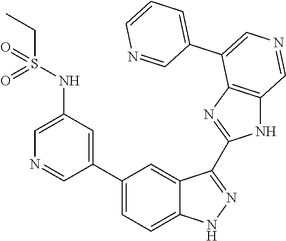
N(C1=CN=CC(C2=CC=C3C(=C2)C(C2=NC4=C(N2)C=NC=C4C2=CC=CN=C2)=NN3)=C1)S(CC)(=O)=O
